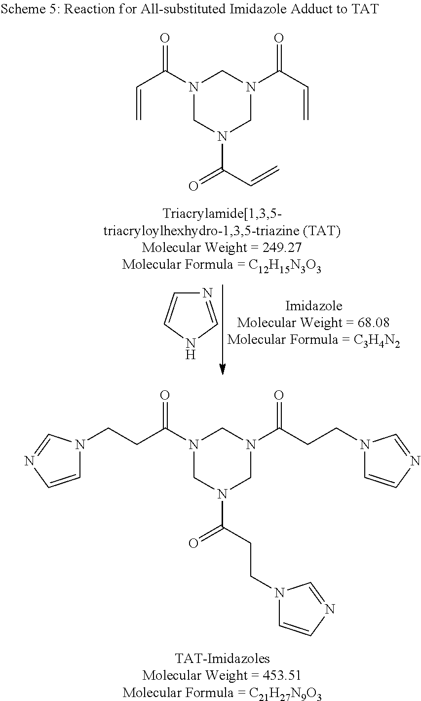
N1(C(=O)C=C)CN(C(=O)C=C)CN(C(=O)C=C)C1.N1=CNC=C1.N1(C(=O)CCN2C=CN=C2)CN(C(=O)CCN2C=CN=C2)CN(C(=O)CCN2C=CN=C2)C1
